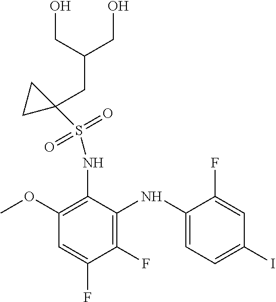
C1(OC)=C(NS(C2(CC(CO)CO)CC2)(=O)=O)C(NC2=CC=C(I)C=C2F)=C(F)C(F)=C1
